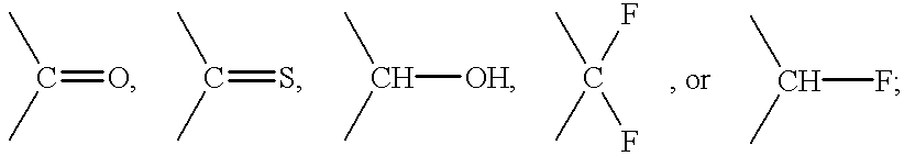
C(=O)(C)C.C(=S)(C)C.C([OH])(C)C.C(C)(C)(F)F.C(F)(C)C
